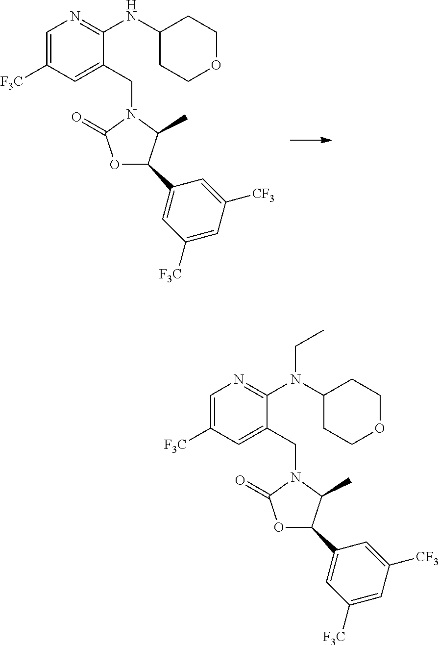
C1=C([F3C])C=C(CN2C(=O)OC(C3=CC([F3C])=CC([CF3])=C3)C2C)C(NC2CCOCC2)=N1.C1=C([F3C])C=C(CN2C(=O)OC(C3=CC([F3C])=CC([CF3])=C3)C2C)C(N(C2CCOCC2)CC)=N1
